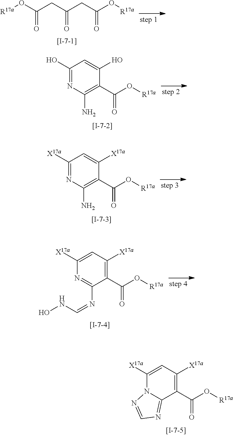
[R17a]OC(CC(CC(O[R17a])=O)=O)=O.C1(O)=NC(N)=C(C(O[R17a])=O)C(O)=C1.C1([X17a])=NC(N)=C(C(O[R17a])=O)C([X17a])=C1.C1([X17a])=CC([X17a])=C(C(O[R17a])=O)C(N=CNO)=N1.C1(C(O[R17a])=O)=C([X17a])C=C([X17a])N2C1=NC=N2
